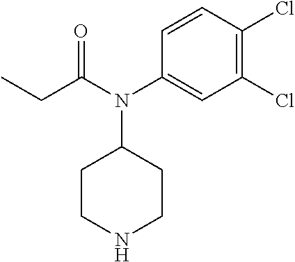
C1(Cl)=C(Cl)C=CC(N(C(CC)=O)C2CCNCC2)=C1
